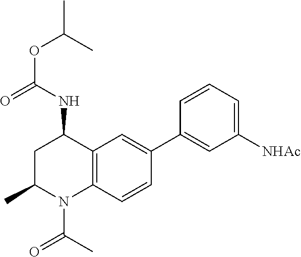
C(OC(C)C)(=O)NC1CC(C)N(C(C)=O)C2=C1C=C(C1=CC([NHAc])=CC=C1)C=C2
